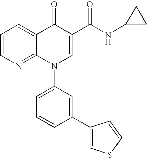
C1=CN=C2C(=C1)C(=O)C(C(NC1CC1)=O)=CN2C1=CC=CC(C2=CSC=C2)=C1
